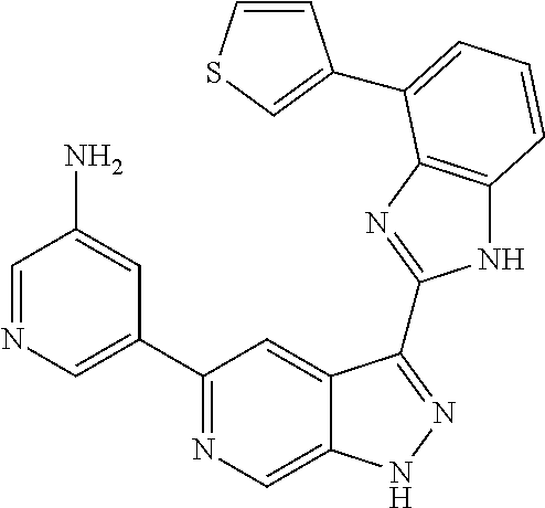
C1=NC=C(C2=NC=C3C(=C2)C(C2=NC4=C(N2)C=CC=C4C2=CSC=C2)=NN3)C=C1N
